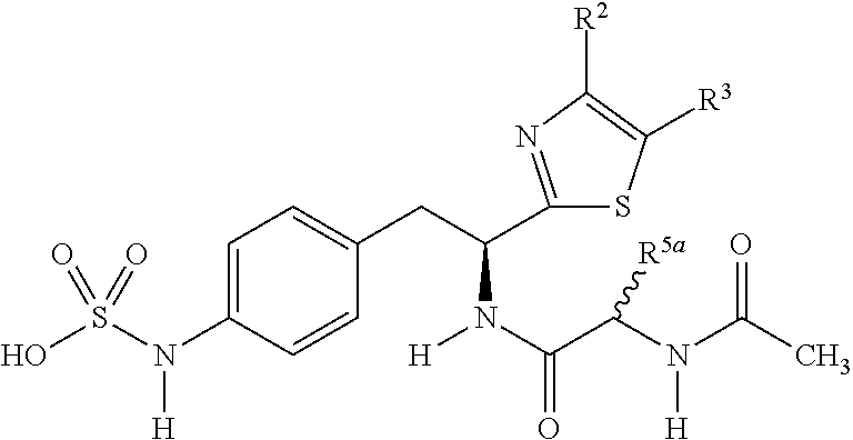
C1=C(N(S(O)(=O)=O)[H])C=CC(CC(C2=NC([R2])=C([R3])S2)N(C(C(N([H])C(C)=O)[R5a])=O)[H])=C1
